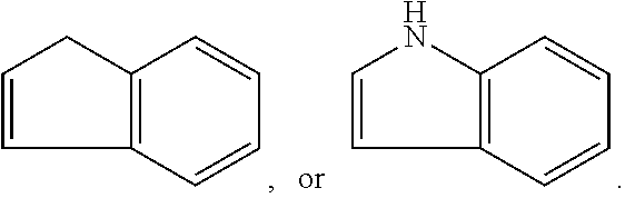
C1=CCC2=C1C=CC=C2.C1=CNC2=C1C=CC=C2
